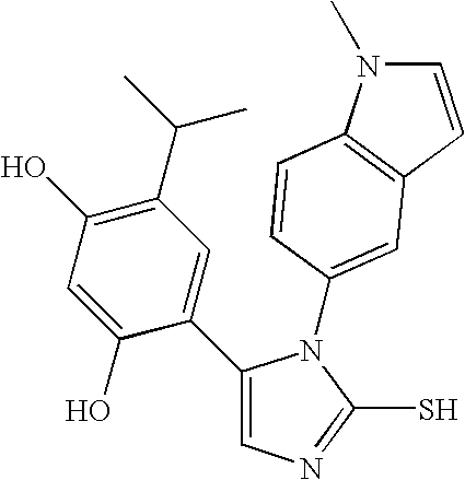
C1(C2=CC(C(C)C)=C(O)C=C2O)=CN=C(S)N1C1=CC2=C(N(C)C=C2)C=C1
